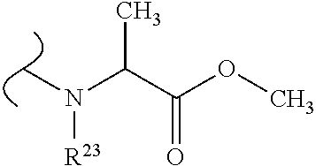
CN(C(C(OC)=O)C)[R23]
